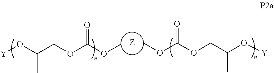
[Z].[Y]OC(COC(OC)=O)C.COC(OCC(C)O[Y])=O
